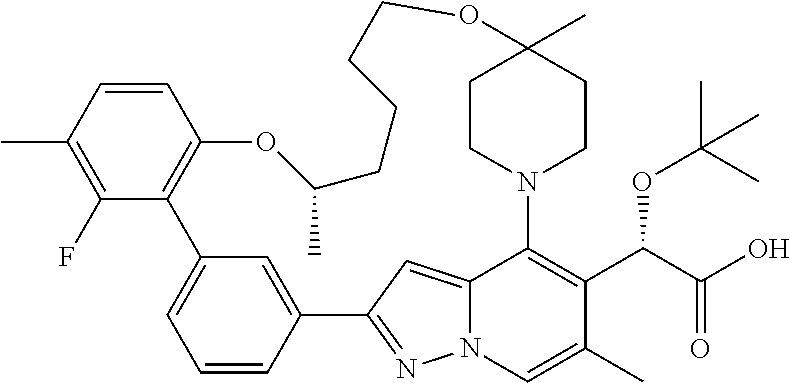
C1=CC(C)=C(F)C2=C1OC(C)CCCCOC1(C)CCN(C3=C(C(C(O)=O)OC(C)(C)C)C(C)=CN4N=C(C5=CC2=CC=C5)C=C43)CC1
